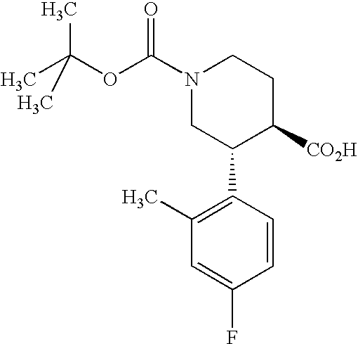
CC(OC(N1CC(C2=C(C)C=C(F)C=C2)C([CO2H])CC1)=O)(C)C
